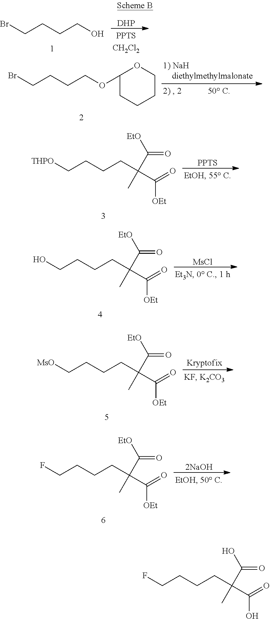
BrCCCCO.[DHP].BrCCCCOC1CCCCO1.[THPO]CCCCC(C([OEt])=O)(C([EtO])=O)C.[PPTS].[MsCl].OCCCCC(C([OEt])=O)(C([EtO])=O)C.[MsO]CCCCC(C([OEt])=O)(C([EtO])=O)C.[Kryptofix].FCCCCC(C([OEt])=O)(C([EtO])=O)C.[2NaOH].FCCCCC(C(O)=O)(C(O)=O)C
